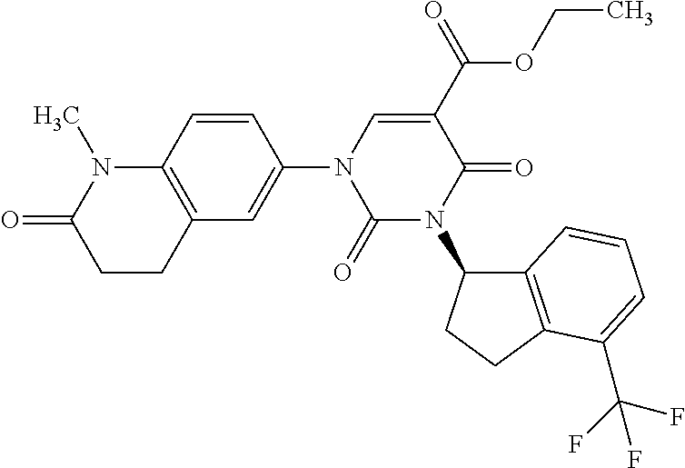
C1=CC2=C(C=C1N1C(=O)N(C3C4=C(CC3)C(C(F)(F)F)=CC=C4)C(=O)C(C(OCC)=O)=C1)CCC(=O)N2C
